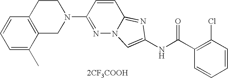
[2CF3COOH].C1=CC=CC(Cl)=C1C(NC1=CN2N=C(N3CCC4=C(C3)C(C)=CC=C4)C=CC2=N1)=O
